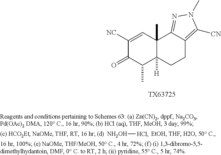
C1([NC])=CC2(C)C([H])(C(C)C1=O)CCC1=C([CN])N(C)N=C21.[TX63725].[NH2OH][HCl]
